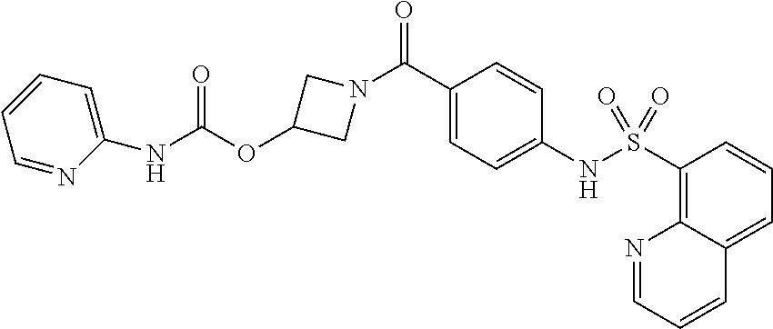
C1(C(N2CC(OC(NC3=CC=CC=N3)=O)C2)=O)=CC=C(NS(C2=C3C(=CC=C2)C=CC=N3)(=O)=O)C=C1
